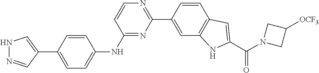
C1=CC(C2=NC=CC(NC3=CC=C(C4=CNN=C4)C=C3)=N2)=CC2=C1C=C(C(N1CC([OCF3])C1)=O)N2
